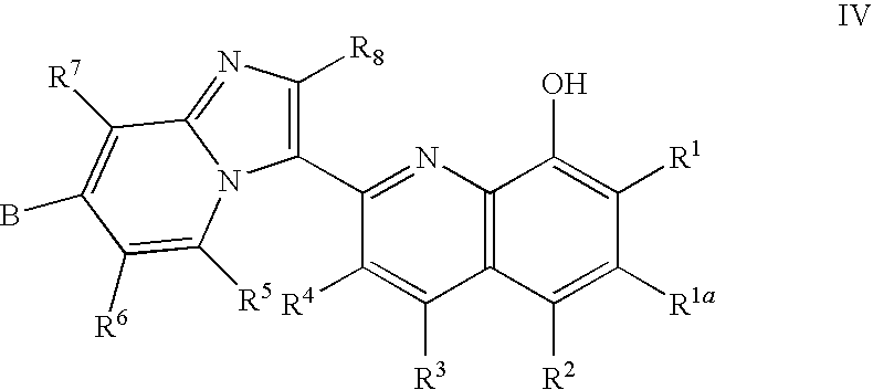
C1(C2=C([R8])N=C3N2C([R5])=C([R6])C(B)=C3[R7])=NC2=C(C([R3])=C1[R4])C([R2])=C([R1a])C([R1])=C2O
